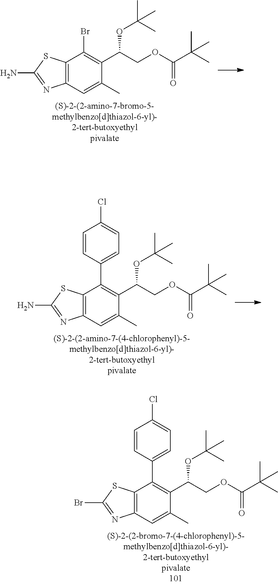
C12=C(C=C(C)C(C(COC(=O)C(C)(C)C)OC(C)(C)C)=C1Br)N=C(N)S2.C12=C(C=C(C)C(C(COC(=O)C(C)(C)C)OC(C)(C)C)=C1C1=CC=C(Cl)C=C1)N=C(N)S2.C12=C(C=C(C)C(C(COC(=O)C(C)(C)C)OC(C)(C)C)=C1C1=CC=C(Cl)C=C1)N=C(Br)S2
